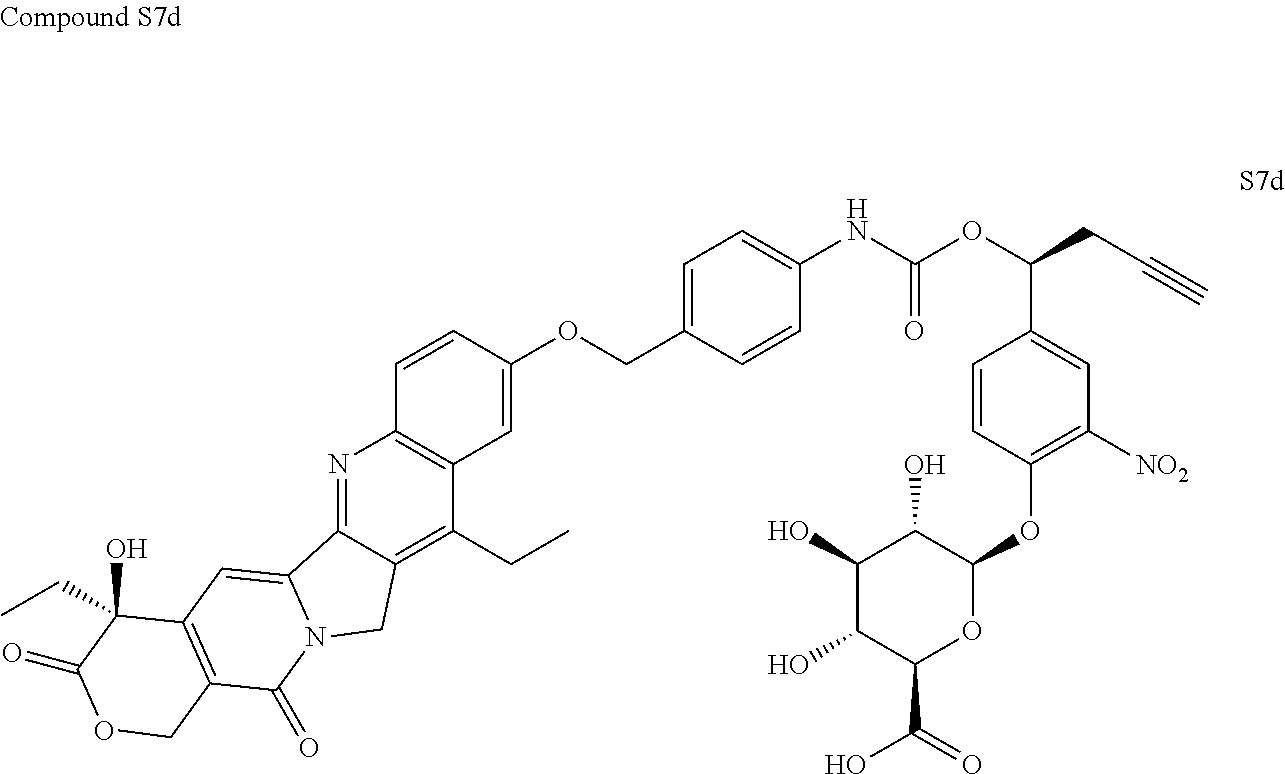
N1=C2C(=C(CC)C3=C1C=CC(OCC1=CC=C(NC(OC(CC#C)C4=CC([NO2])=C(OC5C(O)C(O)C(O)C(C(O)=O)O5)C=C4)=O)C=C1)=C3)CN1C2=CC2=C(C1=O)COC(=O)C2(O)CC
